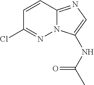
C1=CC2=NC=C(NC(C)=O)N2N=C1Cl
